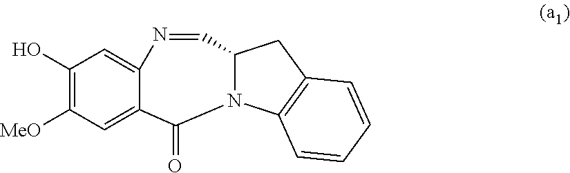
OC1=C([MeO])C=C2C(=O)N3C(C=NC2=C1)CC1=C3C=CC=C1
